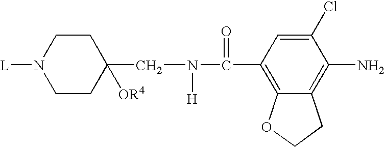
C12=C(C(N([H])CC3([OR4])CCN([L])CC3)=O)C=C(Cl)C(N)=C1CCO2
